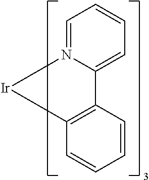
C1=CC=N2C(=C1)C1=C([Ir]2)C=CC=C1
